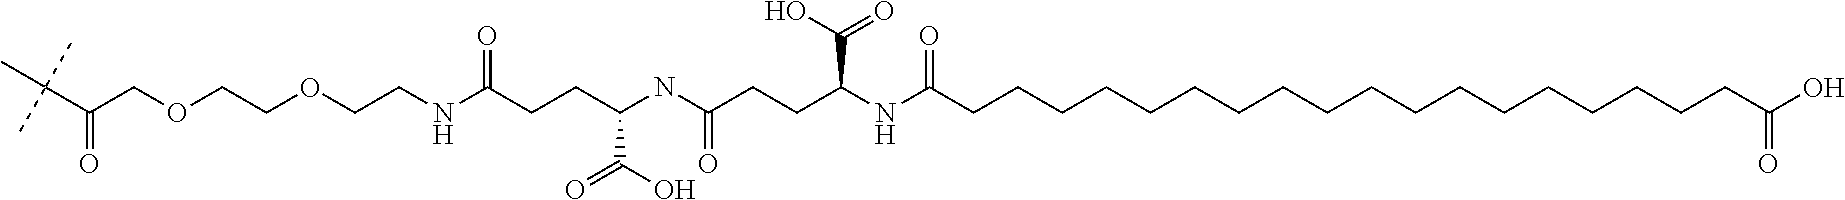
C(COCCOCCNC(CCC(NC(CCC(NC(CCCCCCCCCCCCCCCCCCC(O)=O)=O)C(=O)O)=O)C(O)=O)=O)(C(C)(C)C)=O
